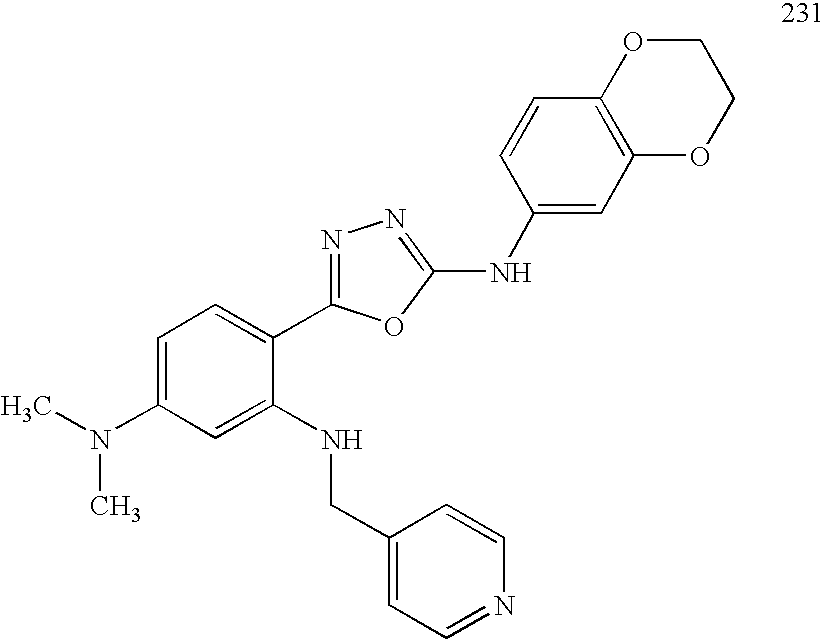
C1=C(N(C)C)C=C(NCC2=CC=NC=C2)C(C2=NN=C(NC3=CC4=C(C=C3)OCCO4)O2)=C1
